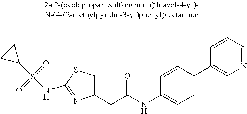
C1(CC(NC2=CC=C(C3=C(C)N=CC=C3)C=C2)=O)=CSC(NS(C2CC2)(=O)=O)=N1
